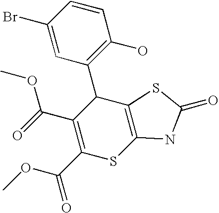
C1(Br)=CC(C2C(C(=O)OC)=C(C(=O)OC)SC3=C2SC(=O)N3)=C(O)C=C1
